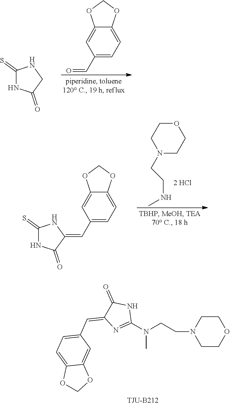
C1(C=O)=CC=C2C(=C1)OCO2.C1NC(=S)NC1=O.C(NC)CN1CCOCC1.C1(C=C2NC(=S)NC2=O)=CC=C2C(=C1)OCO2.C1COCCN1CCN(C1=NC(=CC2=CC=C3C(=C2)OCO3)C(=O)N1)C
